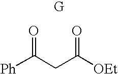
[Ph]C(CC([OEt])=O)=O
